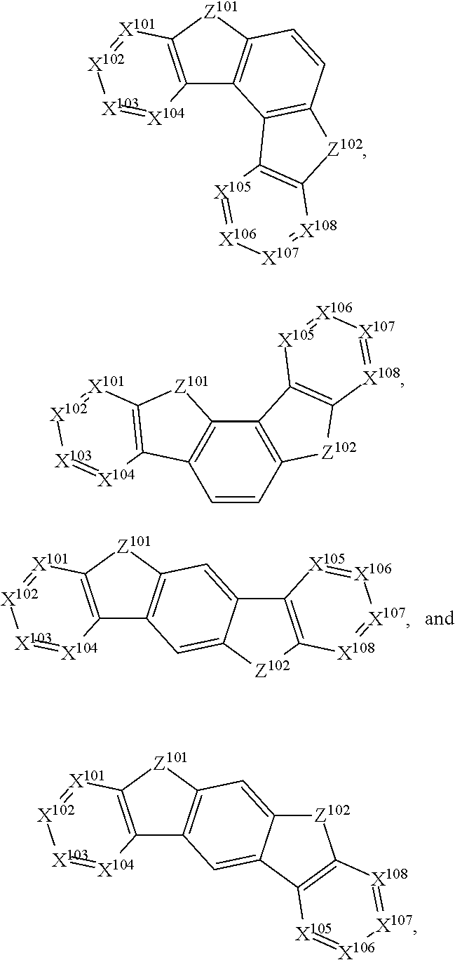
C12=C([Z101]C3=C1C=C1C(=C3)C3=C([Z102]1)[X108]=[X107][X106]=[X105]3)[X101]=[X102][X103]=[X104]2.C12=C([Z101]C3=C1C1=C(C=C3)[Z102]C3=C1[X105]=[X106][X107]=[X108]3)[X101]=[X102][X103]=[X104]2.C1=CC2=C(C3=C1C1=C([Z101]3)[X101]=[X102][X103]=[X104]1)C1=C([Z102]2)[X108]=[X107][X106]=[X105]1.C12=C([Z101]C3=C1C=C1C(=C3)[Z102]C3=C1[X105]=[X106][X107]=[X108]3)[X101]=[X102][X103]=[X104]2
